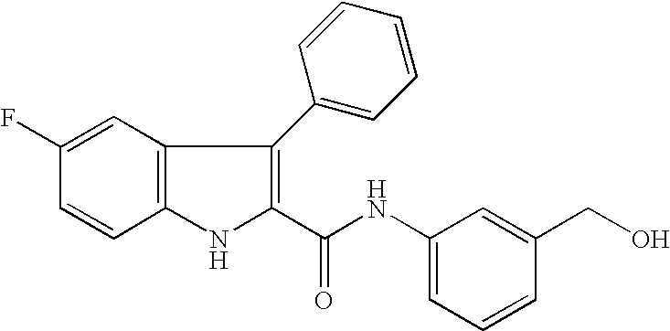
C1(C(NC2=CC=CC(CO)=C2)=O)=C(C2=CC=CC=C2)C2=C(N1)C=CC(F)=C2
